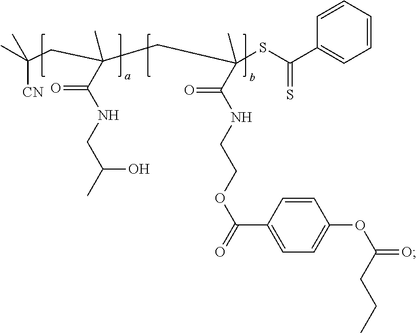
C1=CC=CC(C(SC(CC(CC(C)([CN])C)(C(NCC(C)O)=O)C)(C)C(NCCOC(=O)C2=CC=C(OC(CCC)=O)C=C2)=O)=S)=C1
